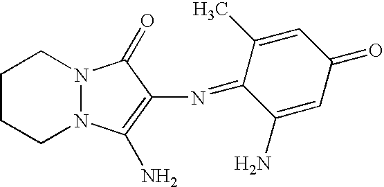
C1CCN2N(C1)C(=O)C(N=C1C(N)=CC(=O)C=C1C)=C2N
